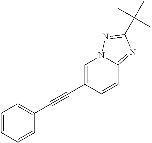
C1=CC=CC(C#CC2=CN3C(=NC(C(C)(C)C)=N3)C=C2)=C1
